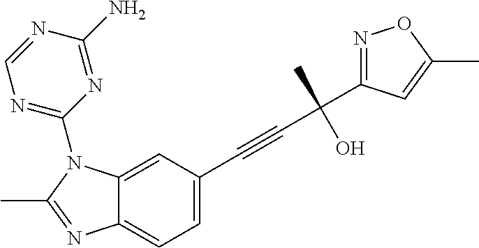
C12=CC(C#CC(C)(O)C3=NOC(C)=C3)=CC=C1N=C(C)N2C1=NC=NC(N)=N1
